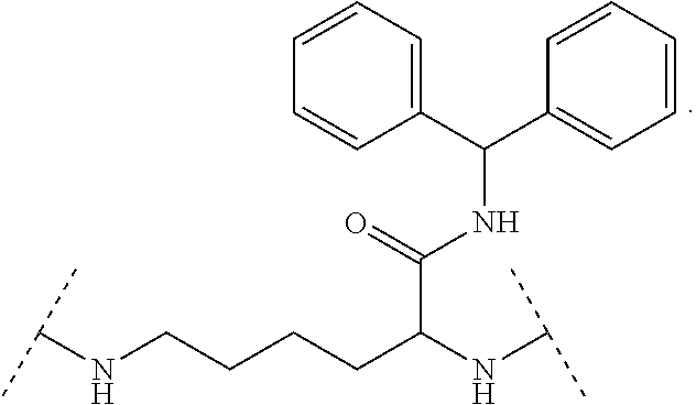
C1(C(C2=CC=CC=C2)NC(=O)C(NC(C)C)CCCCNC(C)C)=CC=CC=C1
